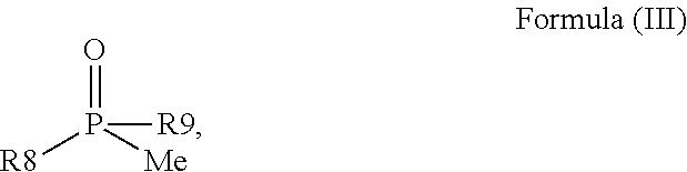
O=P([R8])([Me])[R9]
